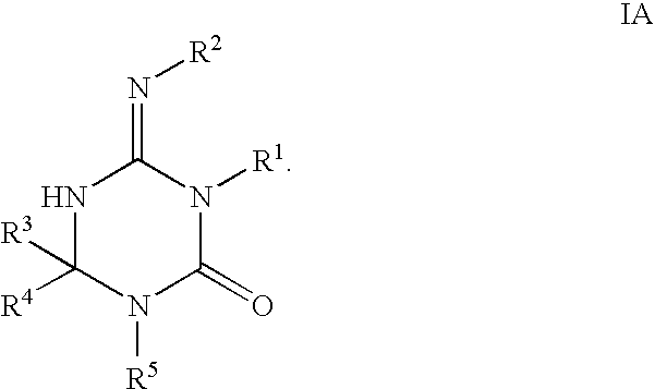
N1C([R4])([R3])N([R5])C(=O)N([R1])C1=N[R2]
